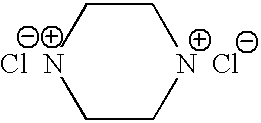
[Cl  N]1CC[N  Cl]CC1
